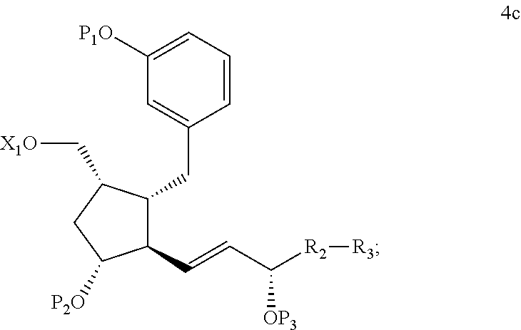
C1(C=CC([R2][R3])[OP3])C(CC2=CC([P1O])=CC=C2)C(C[X1O])CC1[P2O]
